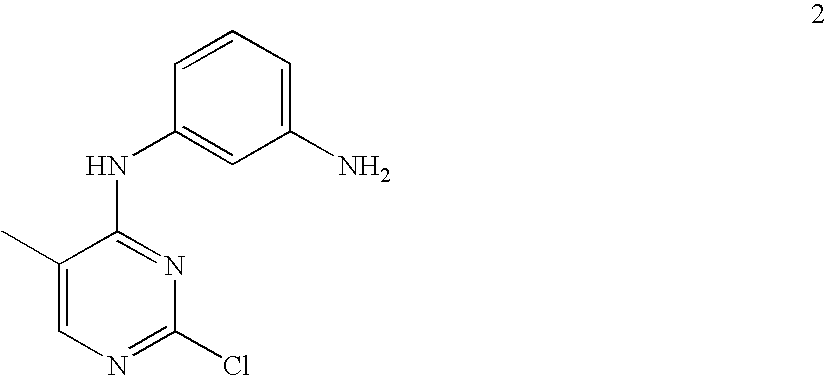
C1=CC=C(N)C=C1NC1=NC(Cl)=NC=C1C
